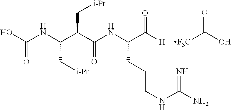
C(NC(C[i-Pr])C(C(=O)NC(C(=O)[H])CCCNC(=N)N)C[i-Pr])(O)=O.O=C([F3C])O
